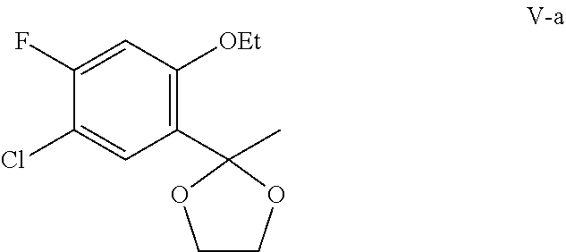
C1(C2(C)OCCO2)=C([OEt])C=C(F)C(Cl)=C1
